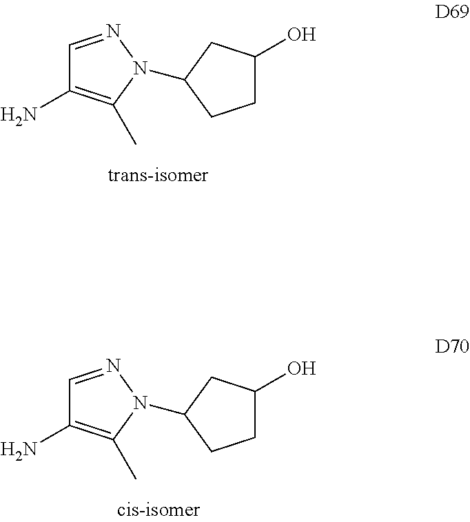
C1=NN(C2CC(O)CC2)C(C)=C1N.C1=NN(C2CC(O)CC2)C(C)=C1N
